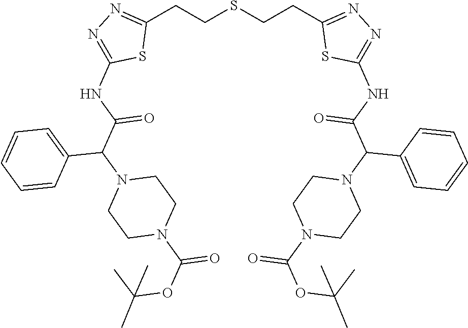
C1(CCSCCC2=NN=C(NC(C(N3CCN(C(OC(C)(C)C)=O)CC3)C3=CC=CC=C3)=O)S2)=NN=C(NC(C(N2CCN(C(OC(C)(C)C)=O)CC2)C2=CC=CC=C2)=O)S1
